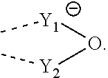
[Y1](O[Y2]C)C
